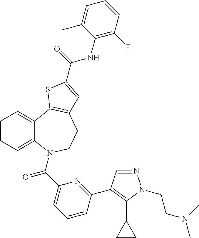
C1=CC=C2C(=C1)C1=C(CCN2C(C2=CC=CC(C3=C(C4CC4)N(CCN(C)C)N=C3)=N2)=O)C=C(C(=O)NC2=C(F)C=CC=C2C)S1
